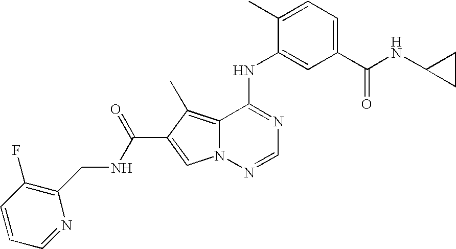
C1(C)=CC=C(C(NC2CC2)=O)C=C1NC1=NC=NN2C1=C(C)C(C(NCC1=C(F)C=CC=N1)=O)=C2
